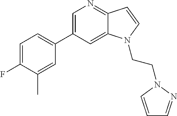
C1=C(C2=CC=C(F)C(C)=C2)C=C2C(=N1)C=CN2CCN1N=CC=C1
